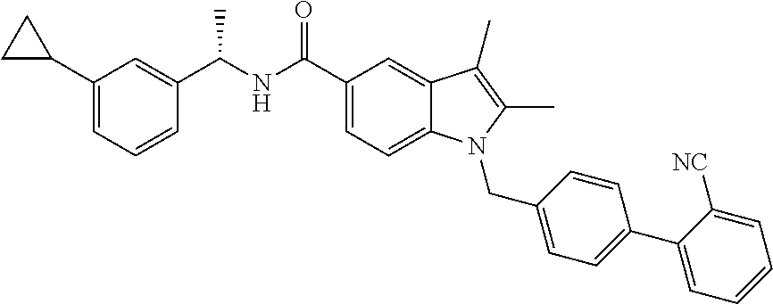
C1(C2CC2)=CC=CC(C(NC(C2=CC=C3C(=C2)C(C)=C(C)N3CC2=CC=C(C3=CC=CC=C3[NC])C=C2)=O)C)=C1
